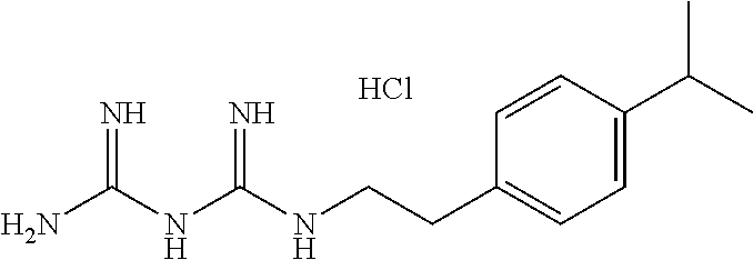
Cl.C(CC1=CC=C(C(C)C)C=C1)NC(NC(N)=N)=N
